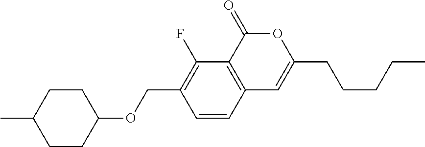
C1=CC2=C(C(F)=C1COC1CCC(C)CC1)C(=O)OC(CCCCC)=C2
